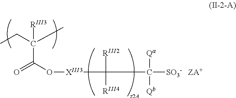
CCC(C)(C(O[XIII3]C(C([SO3-   ZA+])([Qa])[Qb])([RIII2])[RIII4])=O)[RIII3]
